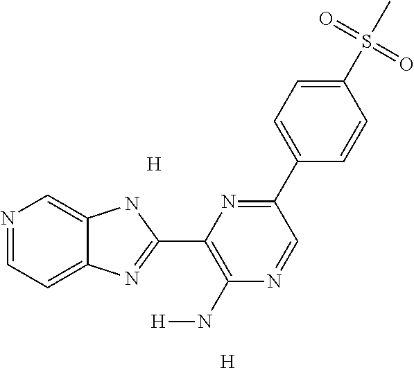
N1=CC=C2C(=C1)NC(C1=C(N[H])N=CC(C3=CC=C(S(C)(=O)=O)C=C3)=N1)=N2.[H].[H]
